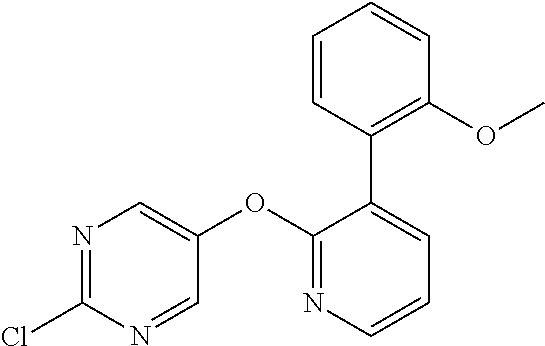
N1=C(Cl)N=CC(OC2=NC=CC=C2C2=C(OC)C=CC=C2)=C1
